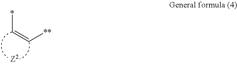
*C=C[**]
